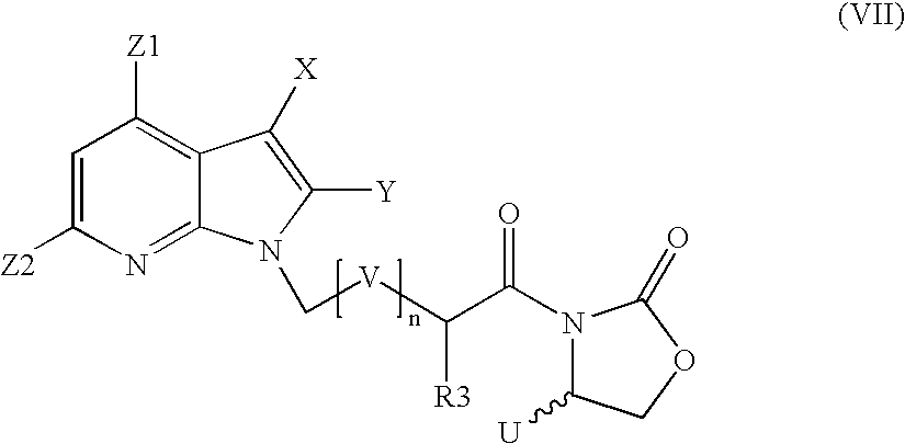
C1=C([Z2])N=C2C(=C1[Z1])C([X])=C([Y])N2C[V]C(C(N1C([U])COC1=O)=O)[R3]
